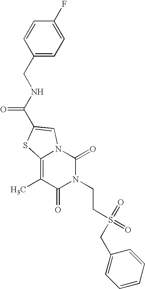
N1(CCS(=O)(CC2=CC=CC=C2)=O)C(=O)N2C(=C(C)C1=O)SC(C(NCC1=CC=C(F)C=C1)=O)=C2
